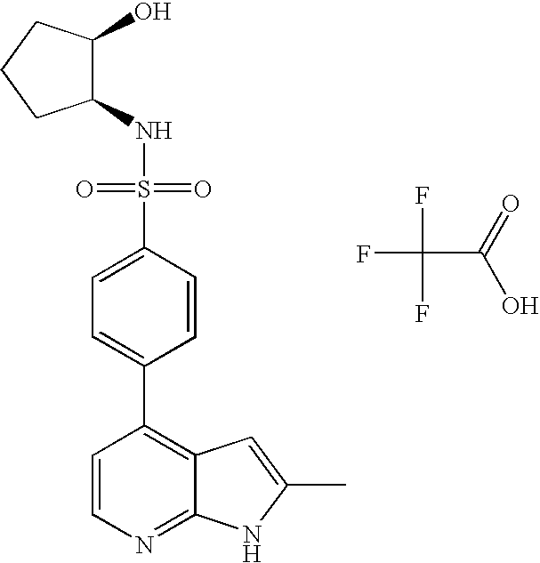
FC(F)(C(=O)O)F.S(C1=CC=C(C2=C3C(=NC=C2)NC(C)=C3)C=C1)(=O)(=O)NC1C(O)CCC1
